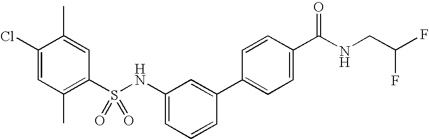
C1(Cl)=CC(C)=C(S(NC2=CC=CC(C3=CC=C(C(NCC(F)F)=O)C=C3)=C2)(=O)=O)C=C1C
